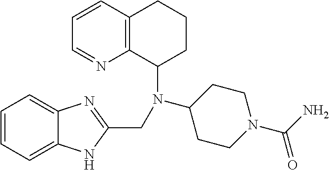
C1=CC2=C(N=C1)C(N(C1CCN(C(N)=O)CC1)CC1=NC3=CC=CC=C3N1)CCC2
